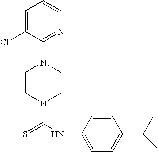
N1(C(NC2=CC=C(C(C)C)C=C2)=S)CCN(C2=NC=CC=C2Cl)CC1
